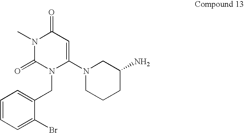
N1(C)C(=O)N(CC2=CC=CC=C2Br)C(N2CCCC(N)C2)=CC1=O
